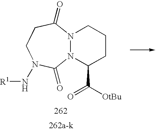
N12N(C(C([OtBu])=O)CCC1)C(=O)N(N[R1])CCC2=O
